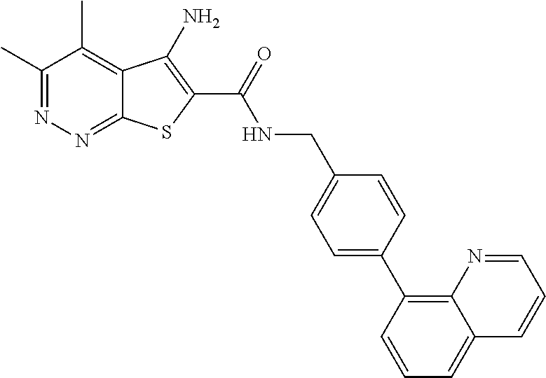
C1(C)=NN=C2C(=C1C)C(N)=C(C(=O)NCC1=CC=C(C3=C4C(=CC=C3)C=CC=N4)C=C1)S2
